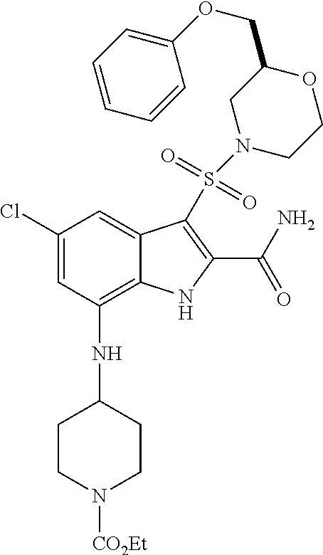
C1(Cl)=CC(NC2CCN([CO2Et])CC2)=C2C(=C1)C(S(=O)(=O)N1CCOC(COC3=CC=CC=C3)C1)=C(C(N)=O)N2
